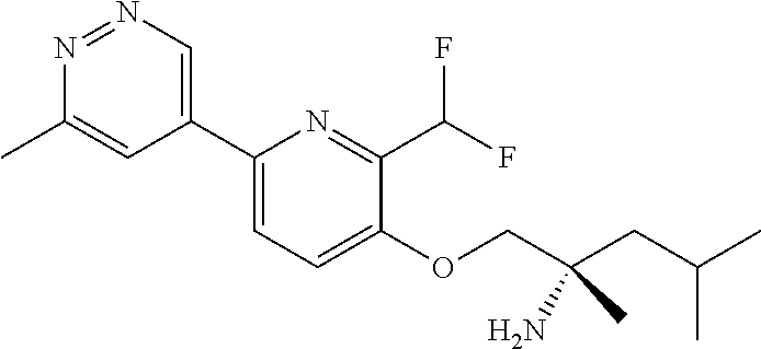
C1(C2=CN=NC(C)=C2)=CC=C(OCC(CC(C)C)(C)N)C(C(F)F)=N1
